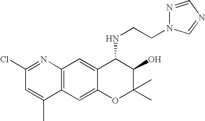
C12=C(C=C3C(=C1)C(NCCN1N=CN=C1)C(O)C(C)(C)O3)C(C)=CC(Cl)=N2
